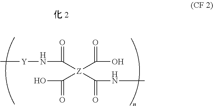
C[Y]NC([Z](C(O)=O)(C(=O)O)C(NC)=O)=O
